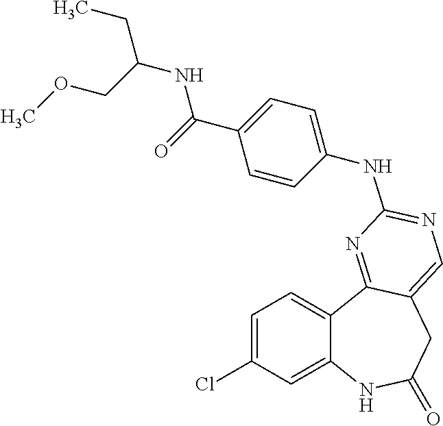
C1=C(Cl)C=C2C(=C1)C1=NC(NC3=CC=C(C(=O)NC(CC)COC)C=C3)=NC=C1CC(=O)N2
